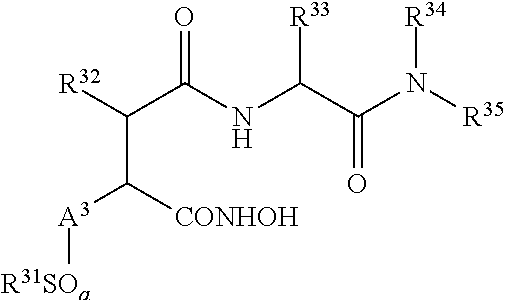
C(C([CONHOH])[A3][R31SOa])([R32])C(NC(C(N([R35])[R34])=O)[R33])=O
